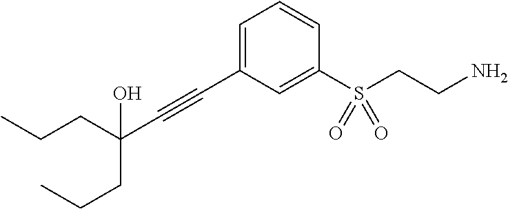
C(CC(C#CC1=CC=CC(S(CCN)(=O)=O)=C1)(CCC)O)C
